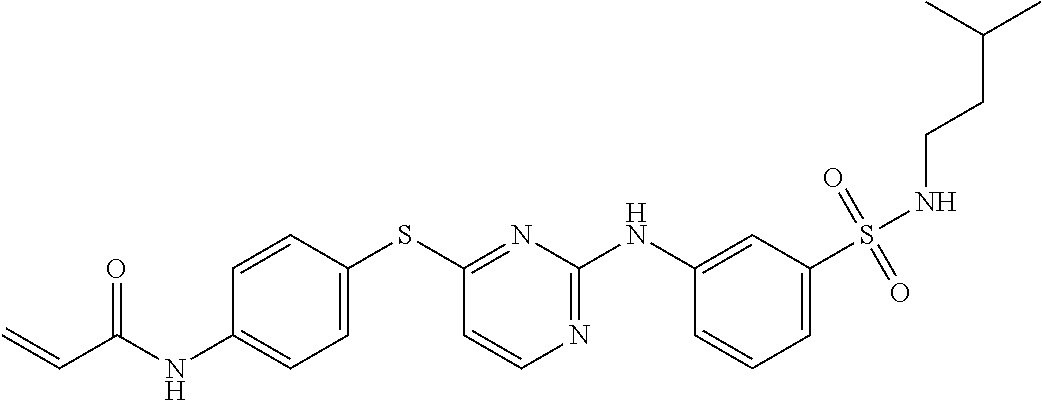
C1=CC(SC2=NC(NC3=CC(S(NCCC(C)C)(=O)=O)=CC=C3)=NC=C2)=CC=C1NC(C=C)=O
